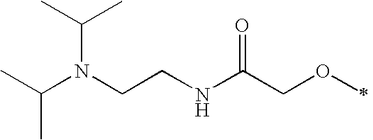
N(CCNC(COC)=O)(C(C)C)C(C)C
